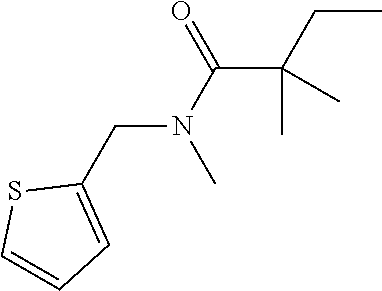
CCC(C(N(CC1=CC=CS1)C)=O)(C)C
